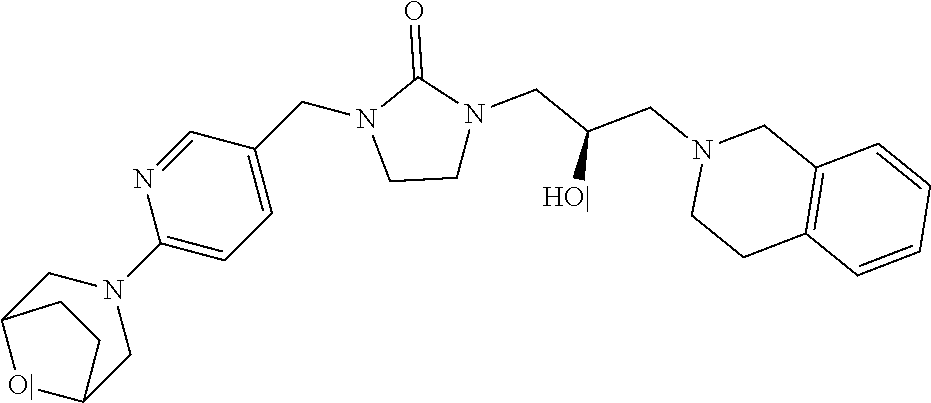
C1CN(CC(CN2CCC3=C(C2)C=CC=C3)[HO|])C(=O)N1CC1=CC=C(N2CC3[O|]C(C2)CC3)N=C1
